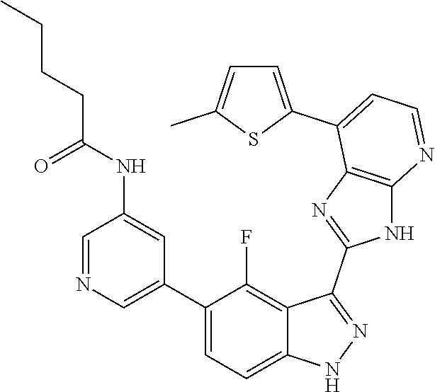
C1=NC=C(C2=CC=C3C(=C2F)C(C2=NC4=C(N2)N=CC=C4C2=CC=C(C)S2)=NN3)C=C1NC(CCCC)=O
